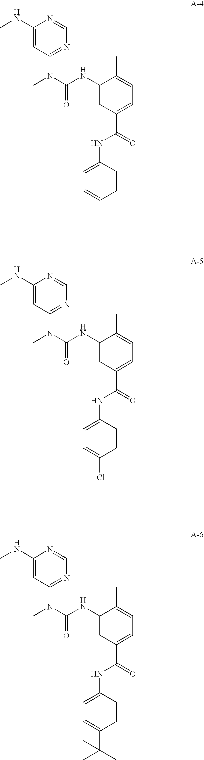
N1=CN=C(N(C)C(=O)NC2=CC(C(NC3=CC=CC=C3)=O)=CC=C2C)C=C1NC.N1=CN=C(N(C)C(=O)NC2=CC(C(NC3=CC=C(Cl)C=C3)=O)=CC=C2C)C=C1NC.N1=CN=C(N(C)C(=O)NC2=CC(C(NC3=CC=C(C(C)(C)C)C=C3)=O)=CC=C2C)C=C1NC
